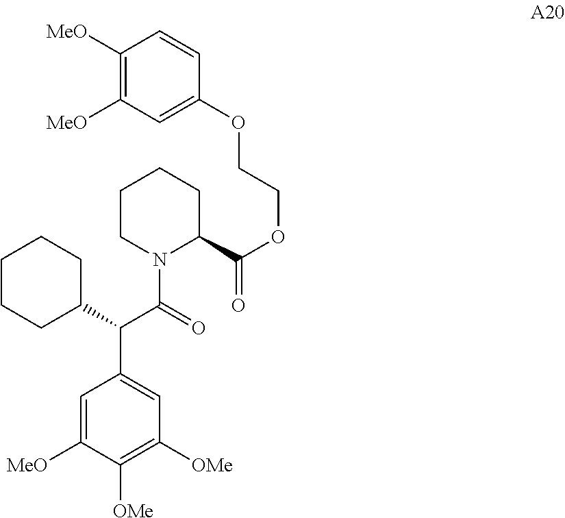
C1CN(C(=O)C(C2=CC([OMe])=C([OMe])C([MeO])=C2)C2CCCCC2)C(C(=O)OCCOC2=CC([MeO])=C([MeO])C=C2)CC1
